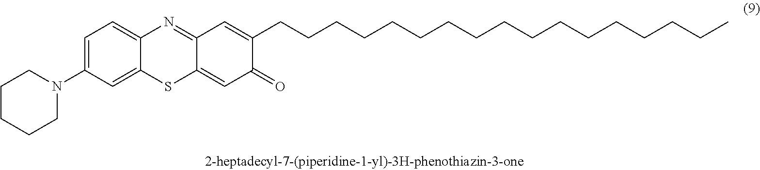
C1=C(N2CCCCC2)C=C2C(=C1)N=C1C(=CC(=O)C(CCCCCCCCCCCCCCCCC)=C1)S2
